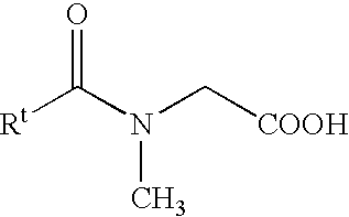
[Rt]C(N(C[COOH])C)=O
